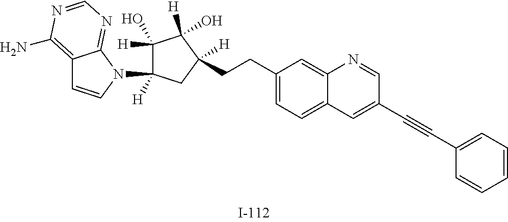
C(CC1=CC=C2C(=C1)N=CC(C#CC1=CC=CC=C1)=C2)C1([H])CC(N2C3=NC=NC(N)=C3C=C2)([H])C([H])(O)C1([H])O
